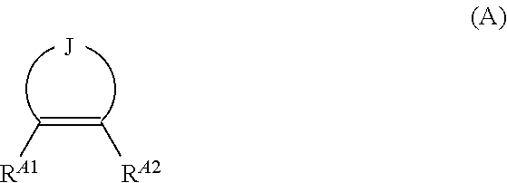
[RA2]C=C[RA1]
